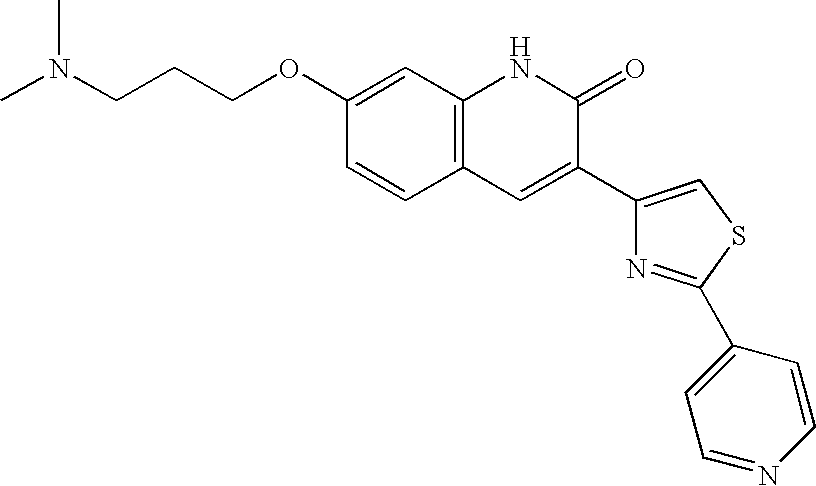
CN(CCCOC1=CC2=C(C=C1)C=C(C1=CSC(C3=CC=NC=C3)=N1)C(=O)N2)C
